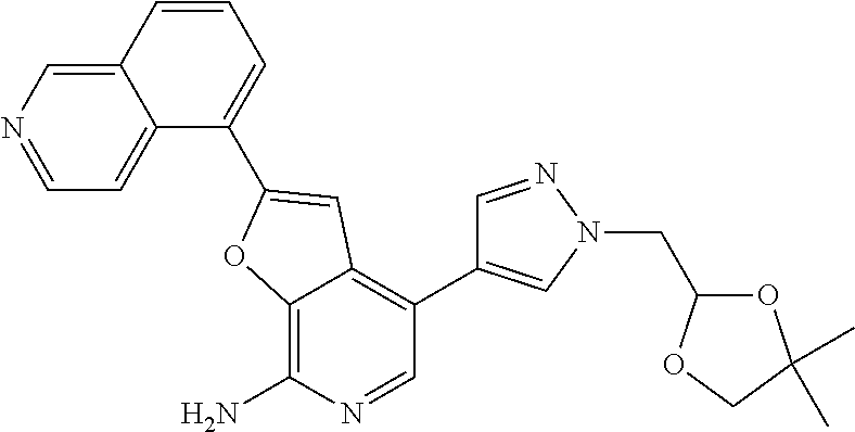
C12=CN=CC=C1C(C1=CC3=C(C4=CN(CC5OC(C)(C)CO5)N=C4)C=NC(N)=C3O1)=CC=C2
